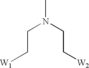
[W1]CCN(C)CC[W2]
